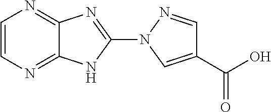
C1=CN=C2C(=N1)N=C(N1C=C(C(=O)O)C=N1)N2
